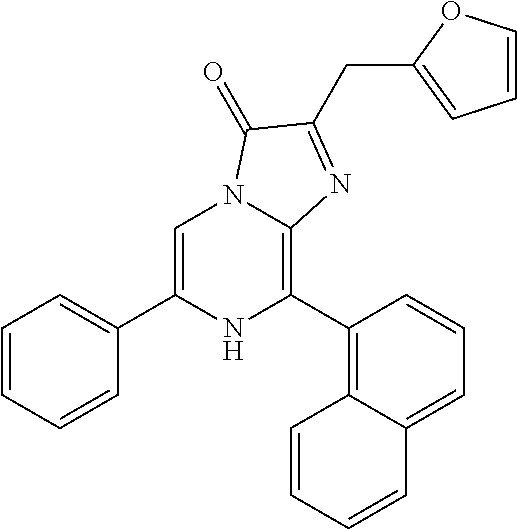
C1=C(C2=CC=CC=C2)NC(C2=C3C(=CC=C2)C=CC=C3)=C2N1C(=O)C(CC1=CC=CO1)=N2
